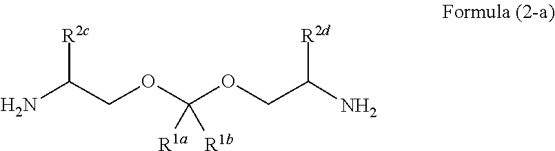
C(COC(OCC(N)[R2d])([R1b])[R1a])(N)[R2c]
